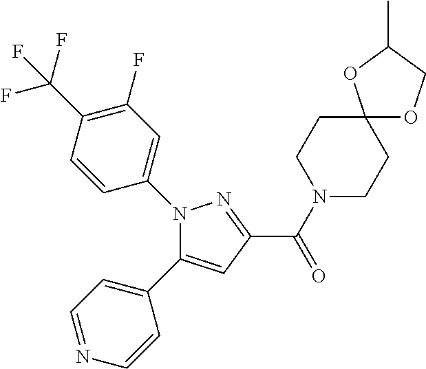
C(=O)(C1=NN(C2=CC(F)=C(C(F)(F)F)C=C2)C(C2=CC=NC=C2)=C1)N1CCC2(CC1)OCC(C)O2
